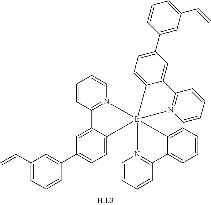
C1=CC2=N(C=C1)[Ir]13(C4=CC=C(C5=CC(C=C)=CC=C5)C=C24)(N2=C(C=CC=C2)C2=CC(C4=CC(C=C)=CC=C4)=CC=C21)N1=C(C=CC=C1)C1=CC=CC=C13
